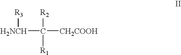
[H2NCH](C([CH2COOH])([R2])[R1])[R3]
